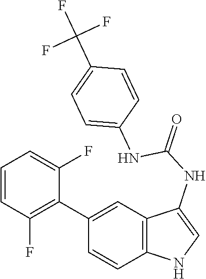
C12=C(C=C(C3=C(F)C=CC=C3F)C=C1)C(NC(=O)NC1=CC=C(C(F)(F)F)C=C1)=CN2
